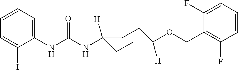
C1=CC=C(NC(NC2([H])CCC([H])(OCC3=C(F)C=CC=C3F)CC2)=O)C(I)=C1
